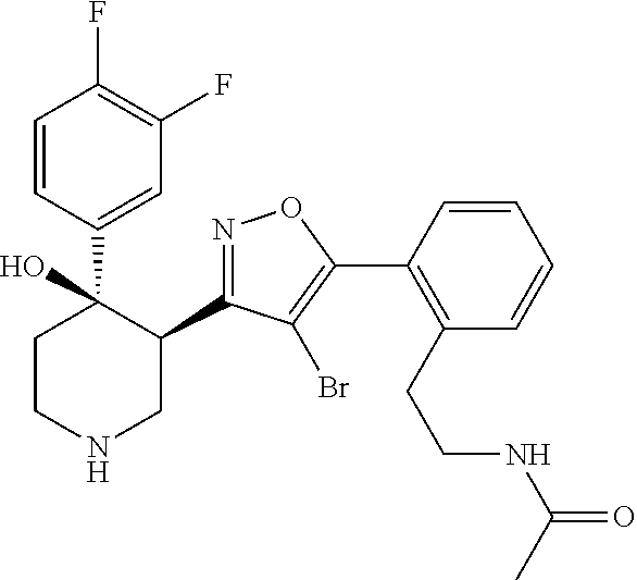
C1=CC(C2(O)CCNCC2C2=NOC(C3=C(CCNC(=O)C)C=CC=C3)=C2Br)=CC(F)=C1F
